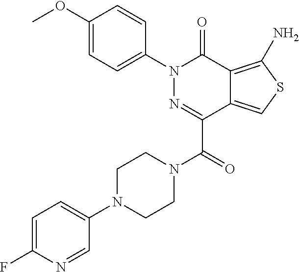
C1(OC)=CC=C(N2N=C(C(=O)N3CCN(C4=CC=C(F)N=C4)CC3)C3=CSC(N)=C3C2=O)C=C1
